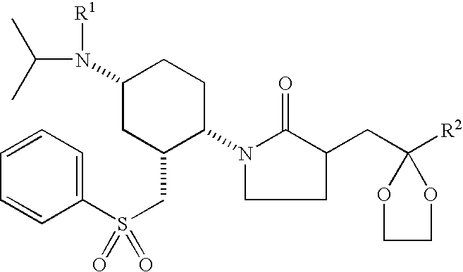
N1(C2CCC(N([R1])C(C)C)CC2CS(=O)(C2=CC=CC=C2)=O)CCC(CC2([R2])OCCO2)C1=O
